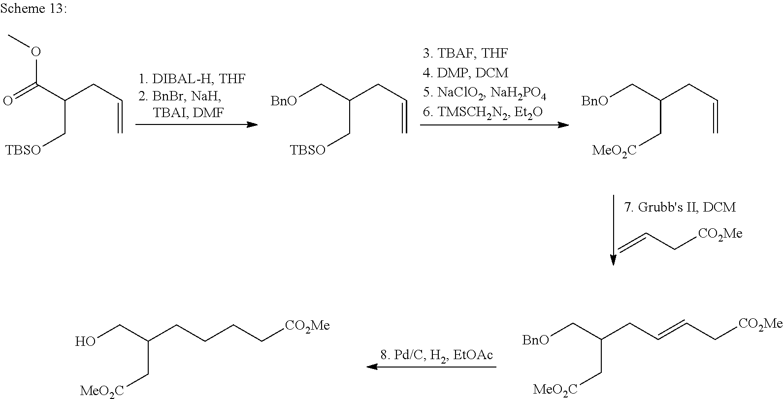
C(C(C(=O)OC)CC=C)[TBSO].C(C(C[BnO])CC=C)[TBSO].C(C(C[BnO])CC=C)[MeO2C].C=CC[CO2Me].C(C[MeO2C])(CO)CCCC[CO2Me].C(C[MeO2C])(C[BnO])CC=CC[CO2Me]
